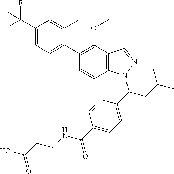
C1(C(F)(F)F)=CC=C(C2=C(OC)C3=C(C=C2)N(C(C2=CC=C(C(NCCC(O)=O)=O)C=C2)CC(C)C)N=C3)C(C)=C1
